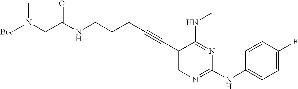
C1(C#CCCCNC(=O)CN([Boc])C)=CN=C(NC2=CC=C(F)C=C2)N=C1NC
